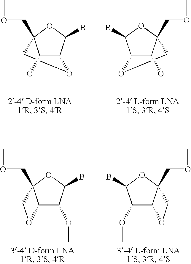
C12C(B)OC(COC)(CO1)C2OC.C12C(B)OC(COC)(CO1)C2OC.C1(OC)C(B)OC2(COC)COC12.C1(OC)C(B)OC2(COC)COC12
